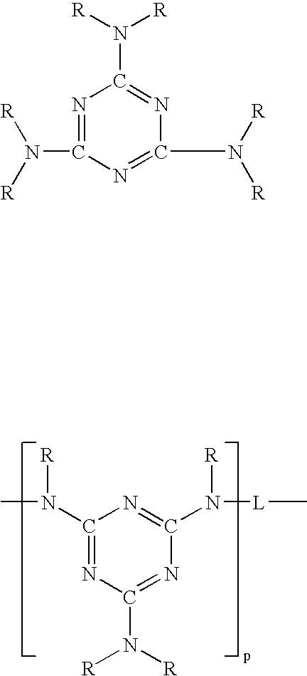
C1(N(C)[R])=NC(N([R])[R])=NC(N([L]C)[R])=N1.N1=C(N([R])[R])N=C(N([R])[R])N=C1N([R])[R]
